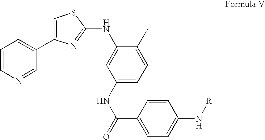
C1=CN=CC(C2=CSC(NC3=CC(NC(C4=CC=C(N[R])C=C4)=O)=CC=C3C)=N2)=C1
